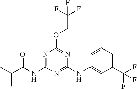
O(C1=NC(NC2=CC(C(F)(F)F)=CC=C2)=NC(NC(C(C)C)=O)=N1)CC(F)(F)F
